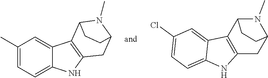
C1(C)=CC=C2C(=C1)C1=C(N2)CC2N(C)C1CC2.C1(Cl)=CC=C2C(=C1)C1=C(N2)CC2N(C)C1CC2
